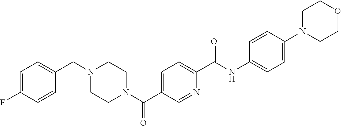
C1=C(F)C=CC(CN2CCN(C(C3=CC=C(C(NC4=CC=C(N5CCOCC5)C=C4)=O)N=C3)=O)CC2)=C1
